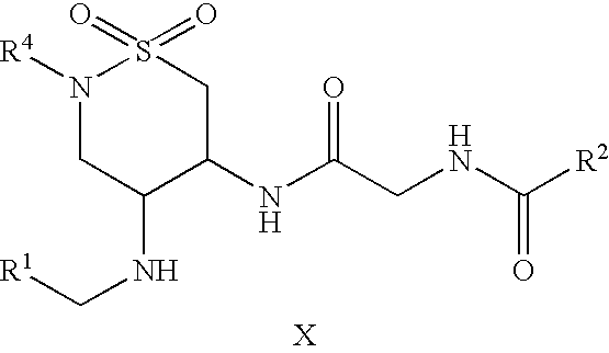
[X].N(C(CNC([R2])=O)=O)C1CS(=O)(=O)N([R4])CC1NC[R1]
